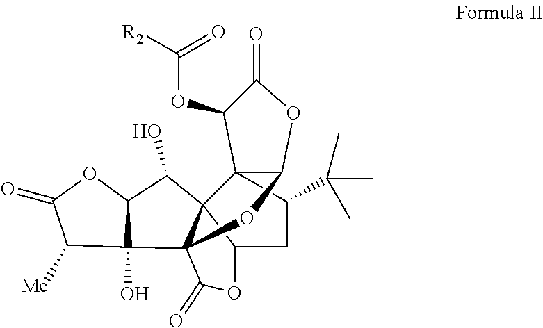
C123C(C(C)(C)C)CC4C15C(C1(O)C([Me])C(=O)OC1C5O)(OC2OC(=O)C3OC([R2])=O)C(=O)O4
